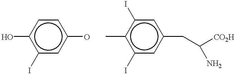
Oc1c(I)cc(O)cc1.c1(C)c(I)cc(CC([CO2H])N)cc1I
